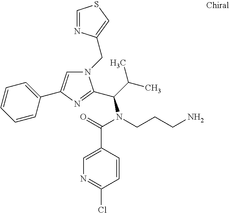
C1=C(C2=CC=CC=C2)N=C(C(C(C)C)N(CCCN)C(=O)C2=CN=C(Cl)C=C2)N1CC1=CSC=N1
